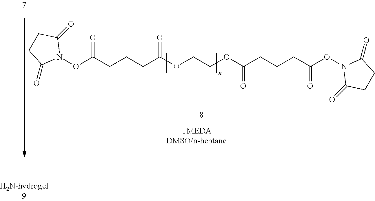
N1(OC(CCCC(OCCOC(CCCC(ON2C(=O)CCC2=O)=O)=O)=O)=O)C(=O)CCC1=O
